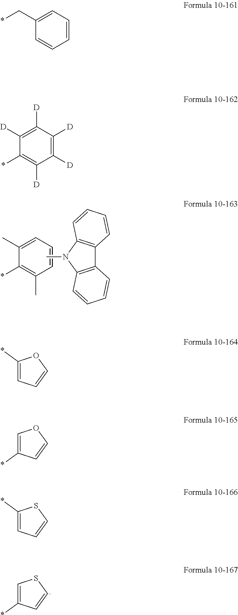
C12=C(C3=C(C=CC=C3)N1C)C=CC=C2.C1(C)=CC=CC(C)=C1*.C1=C(*)C=CS1.C1(C*)=CC=CC=C1.C1([D])=C([D])C([D])=C([D])C([D])=C1*.C1(*)=CC=CO1.C1=C(*)C=CO1.C1(*)=CC=CS1
